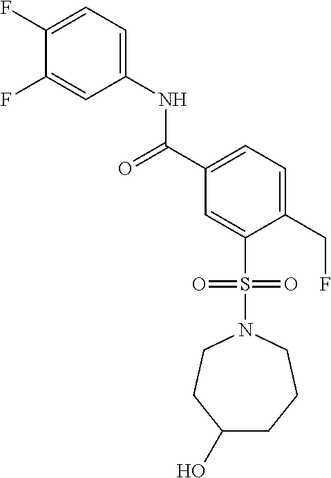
C1(F)=CC=C(NC(C2=CC=C(CF)C(S(N3CCC(O)CCC3)(=O)=O)=C2)=O)C=C1F
